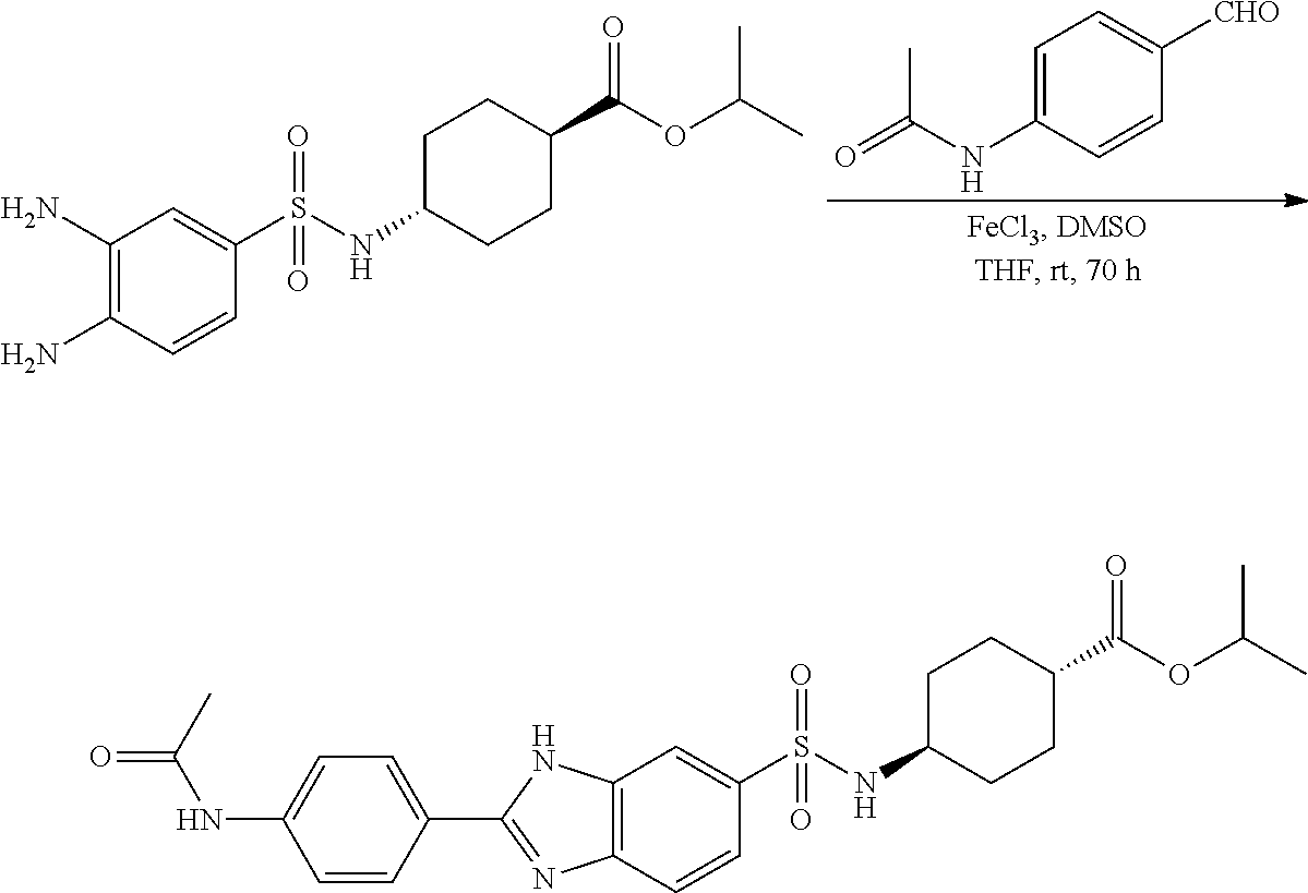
C1=C(NC(=O)C)C=CC([CHO])=C1.C1(N)=C(N)C=CC(S(NC2CCC(C(OC(C)C)=O)CC2)(=O)=O)=C1.C12=C(C=CC(S(NC3CCC(C(OC(C)C)=O)CC3)(=O)=O)=C1)N=C(C1=CC=C(NC(C)=O)C=C1)N2
